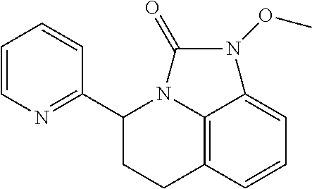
C12=C3C=CC=C1N(OC)C(=O)N2C(C1=NC=CC=C1)CC3
